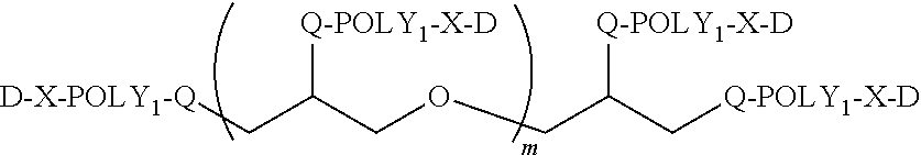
[D-X-POLY1-Q]CC(COCC(C[Q-POLY1-X-D])[Q-POLY1-X-D])[Q-POLY1-X-D]
